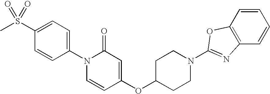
C1=C(S(C)(=O)=O)C=CC(N2C=CC(OC3CCN(C4=NC5=C(C=CC=C5)O4)CC3)=CC2=O)=C1
